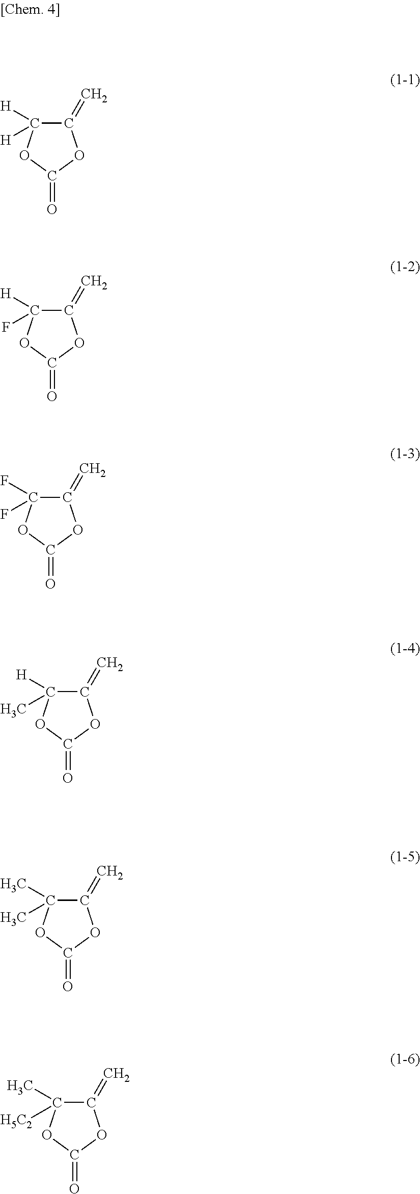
C1(=C)C([H])([H])OC(=O)O1.C1(=C)C([H])(F)OC(=O)O1.C1(=C)C(F)(F)OC(=O)O1.C1(=C)C([H])(C)OC(=O)O1.C1(=C)C(C)(C)OC(=O)O1.C1(=C)C(C)([H5C2])OC(=O)O1
